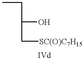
CCC(O)C[SC(O)C7H15]
